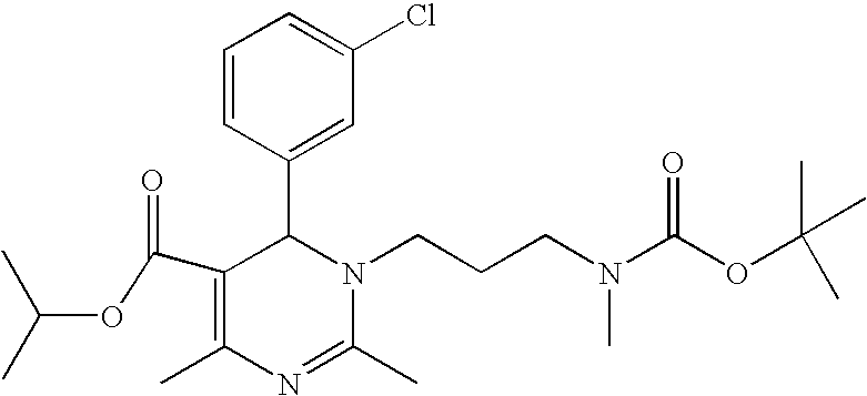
N1(CCCN(C(OC(C)(C)C)=O)C)C(C2=CC(Cl)=CC=C2)C(C(OC(C)C)=O)=C(C)N=C1C
